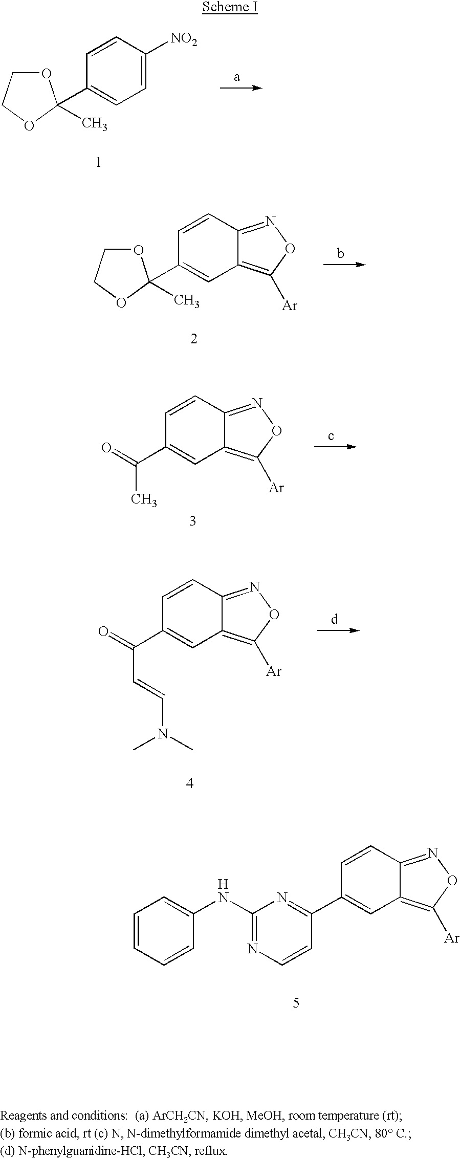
C1=CC(C(=O)C)=CC2=C([Ar])ON=C12.C1=CC(C2=NC(NC3=CC=CC=C3)=NC=C2)=CC2=C([Ar])ON=C12.[H].C1=CC(C2(C)OCCO2)=CC=C1[NO2].C1=CC(C2(C)OCCO2)=CC2=C([Ar])ON=C12.C1=CC(C(=O)C=CN(C)C)=CC2=C([Ar])ON=C12
